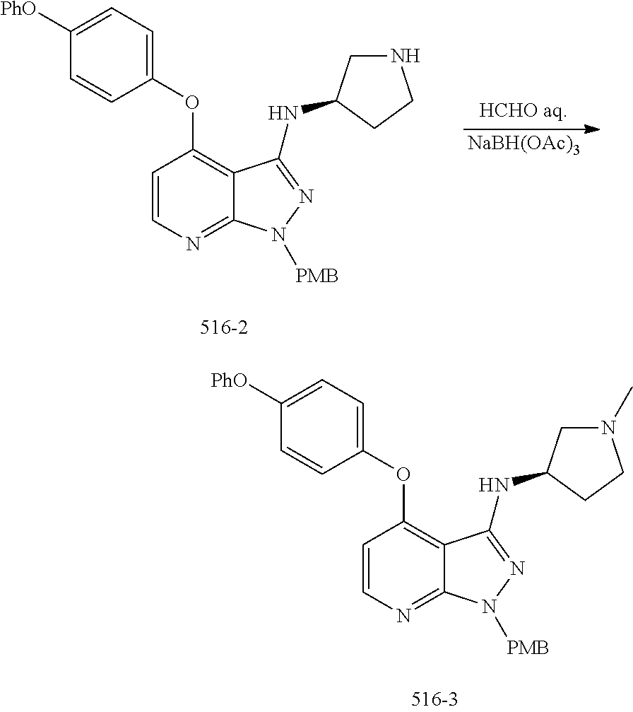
C1(OC2=C3C(=NC=C2)N([PMB])N=C3NC2CN(C)CC2)=CC=C([PhO])C=C1.C1(OC2=C3C(=NC=C2)N([PMB])N=C3NC2CNCC2)=CC=C([PhO])C=C1.[NaBH(OAc)3]
